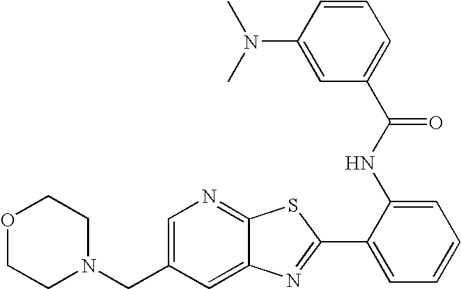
C12=CC(CN3CCOCC3)=CN=C1SC(C1=CC=CC=C1NC(=O)C1=CC=CC(N(C)C)=C1)=N2
